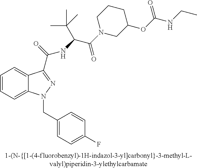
C1=CC=C2C(=C1)C(C(=O)NC(C(C)(C)C)C(=O)N1CC(OC(=O)NCC)CCC1)=NN2CC1=CC=C(F)C=C1
